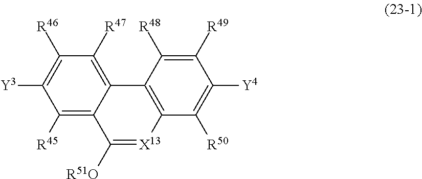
C1([R45])=C2C(=C([R47])C([R46])=C1[Y3])C1=C([X13]=C2[R51O])C([R50])=C([Y4])C([R49])=C1[R48]
